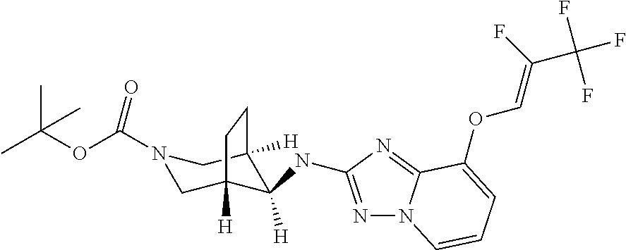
N1(C(=O)OC(C)(C)C)CC2([H])C([H])(NC3=NN4C(=N3)C(OC=C(F)C(F)(F)F)=CC=C4)C([H])(C1)CC2
